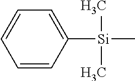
C1([Si](C)(C)C)=CC=CC=C1
